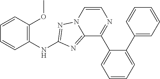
C1=CC(NC2=NN3C(=N2)C(C2=CC=CC=C2C2=CC=CC=C2)=NC=C3)=C(OC)C=C1
